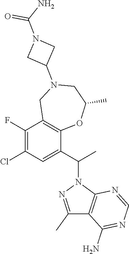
C1(F)=C(Cl)C=C(C(C)N2N=C(C)C3=C2N=CN=C3N)C2=C1CN(C1CN(C(=O)N)C1)CC(C)O2
